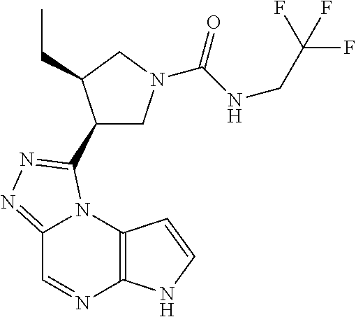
C12=NN=C(C3CN(C(NCC(F)(F)F)=O)CC3CC)N1C1=C(N=C2)NC=C1
